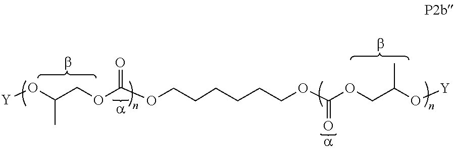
C(=O)(OCC(O[Y])C)OCCCCCCOC(=O)OCC(O[Y])C
